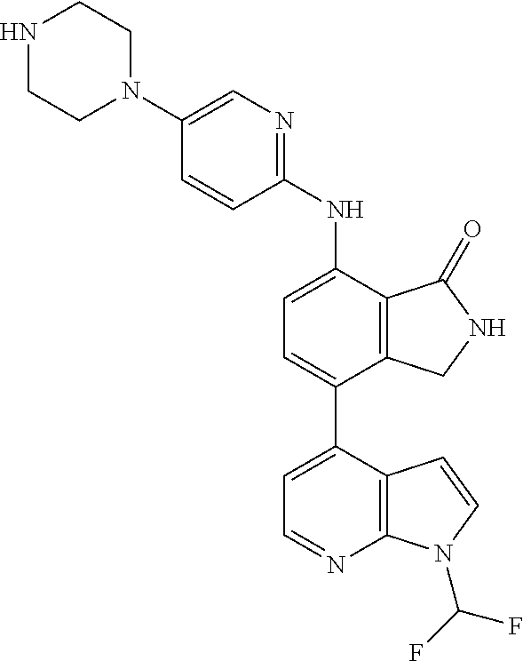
C1(N2CCNCC2)=CN=C(NC2=CC=C(C3=CC=NC4=C3C=CN4C(F)F)C3=C2C(=O)NC3)C=C1
